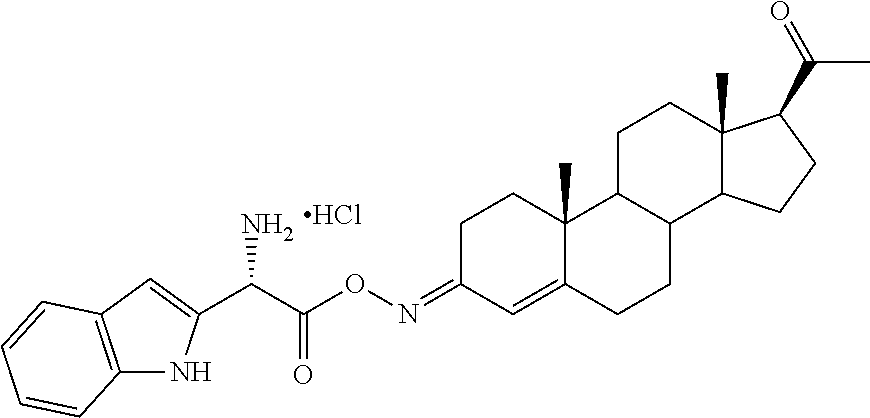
C12=C(C=C(C(C(ON=C3C=C4C(C)(CC3)C3C(CC4)C4C(C)(CC3)C(C(C)=O)CC4)=O)N)N1)C=CC=C2.Cl
